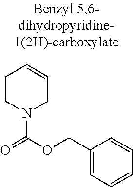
C1CN(C(OCC2=CC=CC=C2)=O)CC=C1
